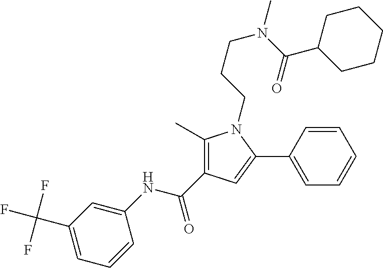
C1(C)=C(C(NC2=CC(C(F)(F)F)=CC=C2)=O)C=C(C2=CC=CC=C2)N1CCCN(C(C1CCCCC1)=O)C
